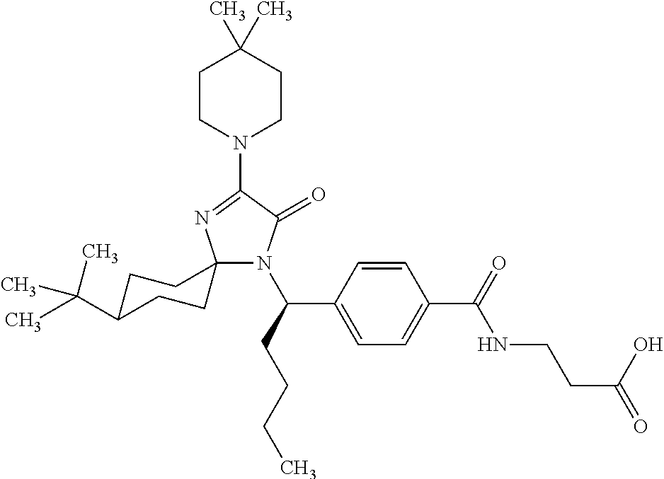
C12(N(C(C3=CC=C(C(=O)NCCC(=O)O)C=C3)CCCC)C(=O)C(N3CCC(C)(C)CC3)=N1)CCC(C(C)(C)C)CC2
